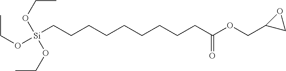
[Si](CCCCCCCCCC(OCC1CO1)=O)(OCC)(OCC)OCC
